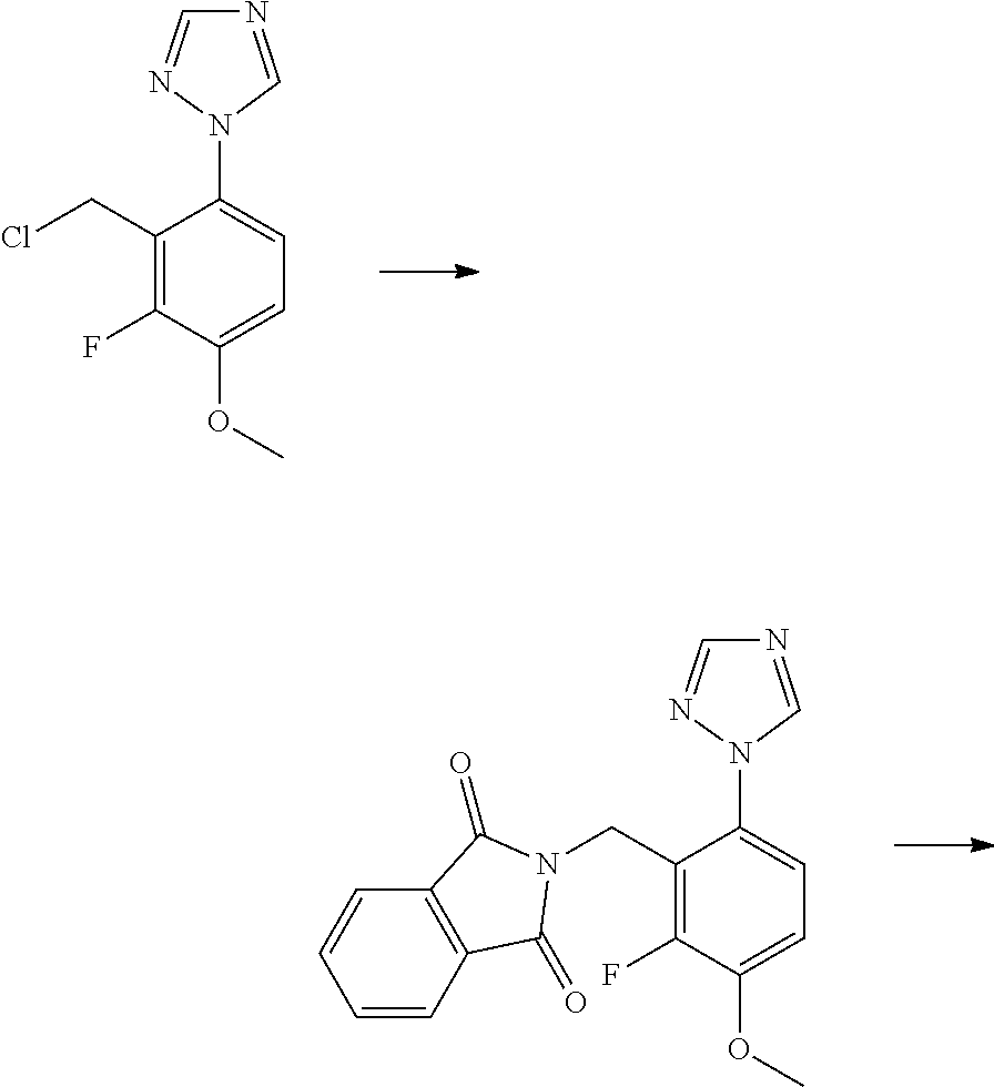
C1(CCl)=C(F)C(OC)=CC=C1N1C=NC=N1.C1(CN2C(=O)C3=C(C=CC=C3)C2=O)=C(F)C(OC)=CC=C1N1C=NC=N1
